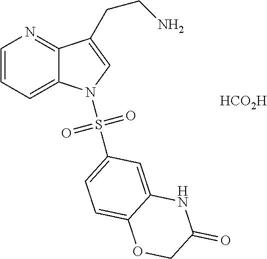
[HCO2H].C1=CC=C2C(=N1)C(CCN)=CN2S(=O)(=O)C1=CC=C2C(=C1)NC(=O)CO2
